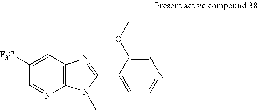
C1=C([F3C])C=NC2=C1N=C(C1=CC=NC=C1OC)N2C
